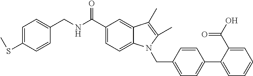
C1=C(C2=CC=C(CN3C4=CC=C(C(=O)NCC5=CC=C(SC)C=C5)C=C4C(C)=C3C)C=C2)C(C(O)=O)=CC=C1
